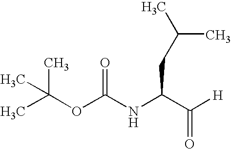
CC(C)(OC(NC(C([H])=O)CC(C)C)=O)C
